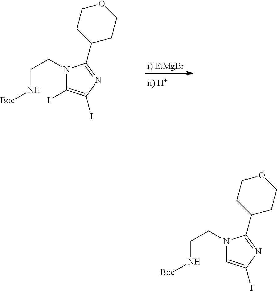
[i) EtMgBr].O1CCC(C2=NC(I)=C(I)N2CCN[Boc])CC1.O1CCC(C2=NC(I)=CN2CCN[Boc])CC1
